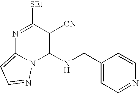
N1=C([SEt])C([CN])=C(NCC2=CC=NC=C2)N2C1=CC=N2
